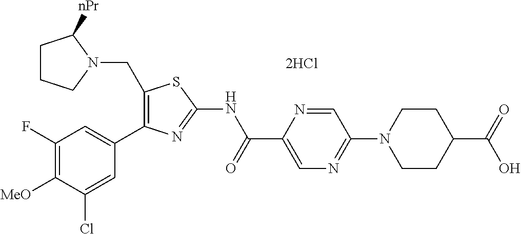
C1(F)=C([MeO])C(Cl)=CC(C2=C(CN3C([nPr])CCC3)SC(NC(C3=CN=C(N4CCC(C(=O)O)CC4)C=N3)=O)=N2)=C1.[2HCl]
